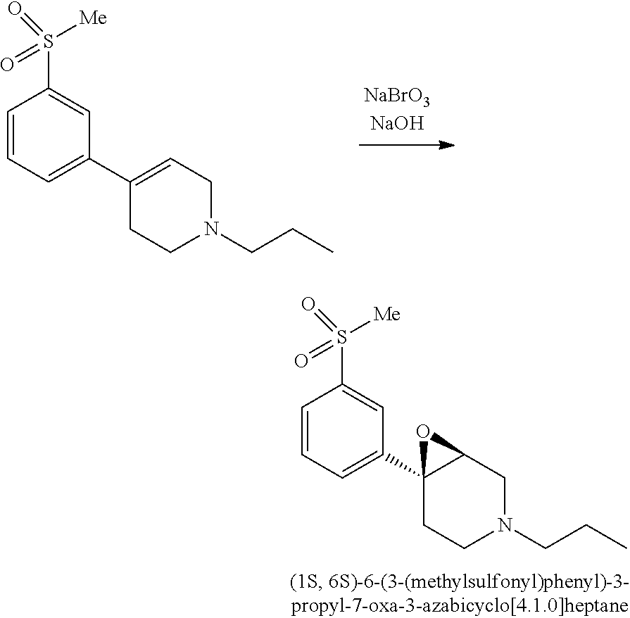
C1=CC=C(C2=CCN(CCC)CC2)C=C1S([Me])(=O)=O.C1=CC=C(C23C(CN(CCC)CC2)O3)C=C1S([Me])(=O)=O
